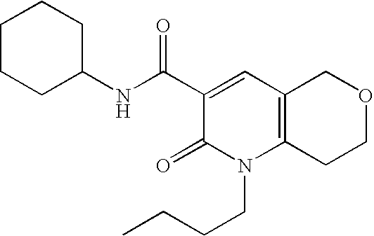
C1CCC(NC(C2=CC3=C(N(CCCC)C2=O)CCOC3)=O)CC1
